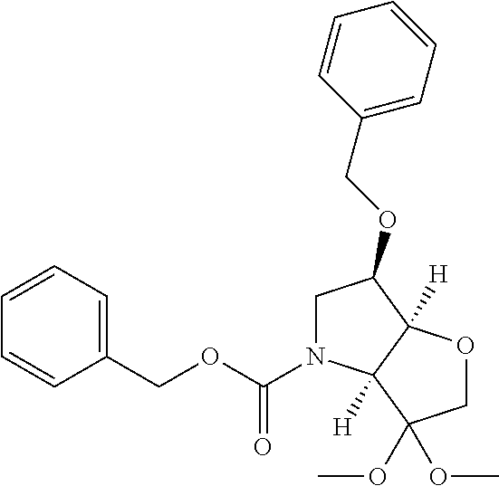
C1(COC(=O)N2CC(OCC3=CC=CC=C3)C3([H])C2([H])C(OC)(OC)CO3)=CC=CC=C1
